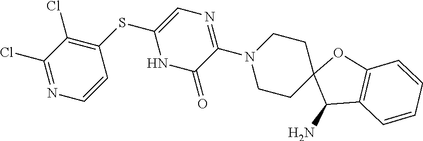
C1(Cl)=NC=CC(SC2=CN=C(N3CCC4(CC3)C(N)C3=C(O4)C=CC=C3)C(=O)N2)=C1Cl
